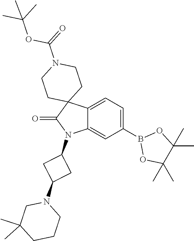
C12=CC=C(B3OC(C)(C)C(C)(C)O3)C=C1N(C1CC(N3CC(C)(C)CCC3)C1)C(=O)C21CCN(C(OC(C)(C)C)=O)CC1
